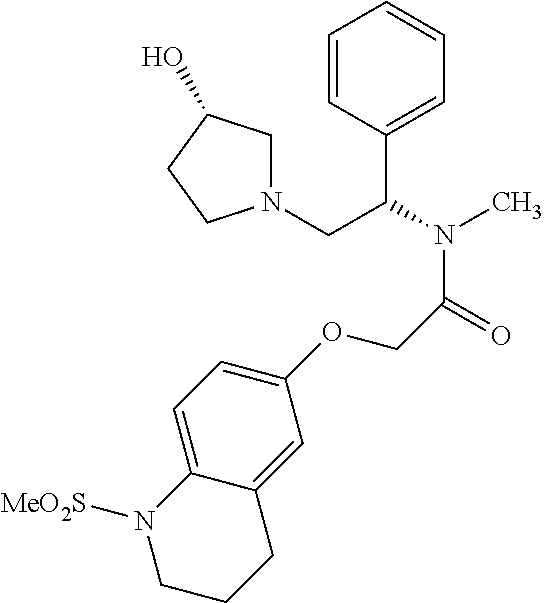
C1=CC(C(N(C)C(=O)COC2=CC=C3C(=C2)CCCN3[MeO2S])CN2CC(O)CC2)=CC=C1
